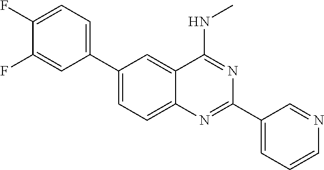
C1=C(F)C(F)=CC=C1C1=CC=C2C(=C1)C(NC)=NC(C1=CC=CN=C1)=N2
